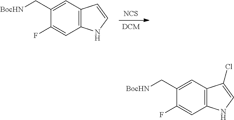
[DCM].[NCS].C1(F)=CC2=C(C=C1C[BocHN])C=CN2.C1(F)=CC2=C(C=C1C[BocHN])C(Cl)=CN2
